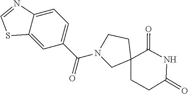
N1(C(C2=CC=C3C(=C2)SC=N3)=O)CC2(CCC(=O)NC2=O)CC1
